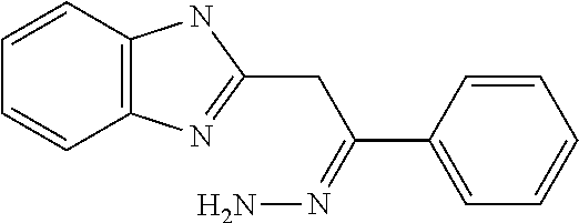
C1=CC2=C(C=C1)N=C(CC(=NN)C1=CC=CC=C1)N2
